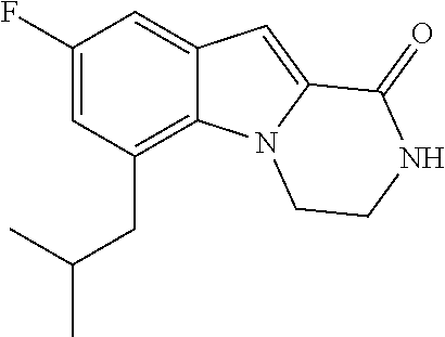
C1(F)=CC(CC(C)C)=C2C(=C1)C=C1N2CCNC1=O
